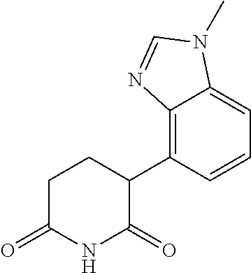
C1(C2=C3C(=CC=C2)N(C)C=N3)CCC(=O)NC1=O
